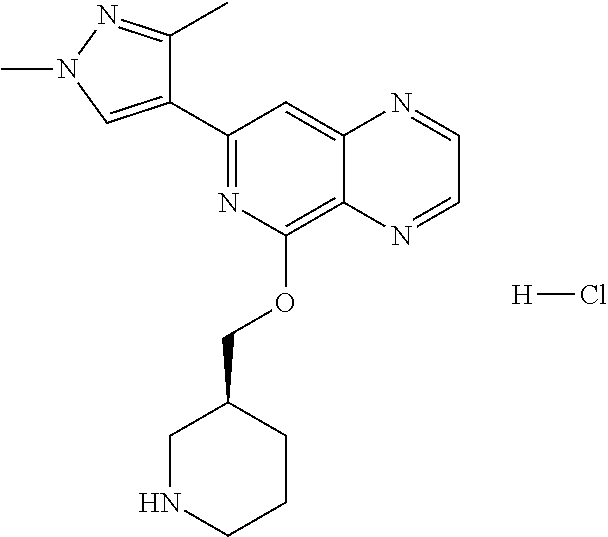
C1(C2=CN(C)N=C2C)=NC(OCC2CNCCC2)=C2C(=C1)N=CC=N2.[H]Cl
